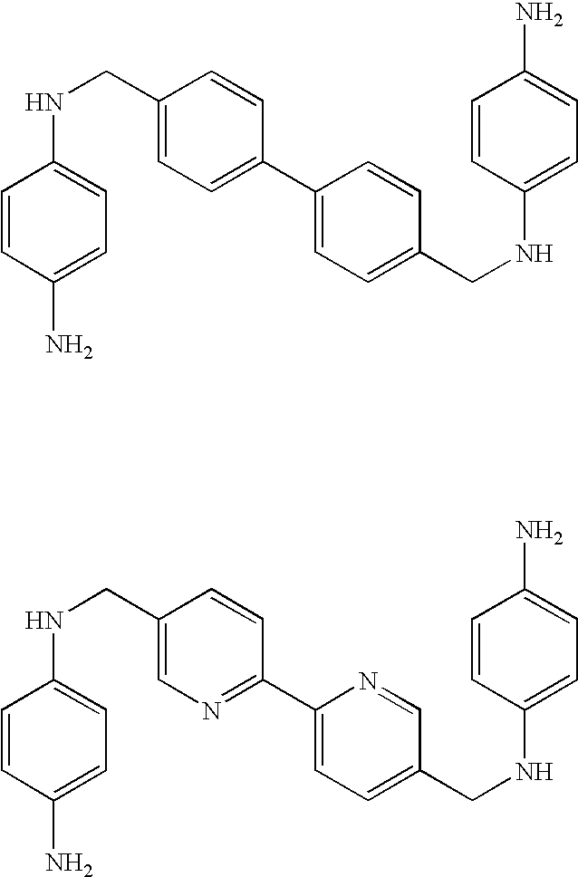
C1=CC(N)=CC=C1NCC1=CC=C(C2=CC=C(CNC3=CC=C(N)C=C3)C=C2)C=C1.C1=CC(N)=CC=C1NCC1=CN=C(C2=CC=C(CNC3=CC=C(N)C=C3)C=N2)C=C1
